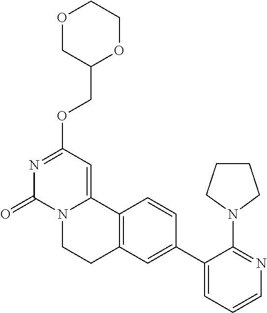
O1CC(COC2=NC(=O)N3C(=C2)C2=C(CC3)C=C(C3=CC=CN=C3N3CCCC3)C=C2)OCC1
